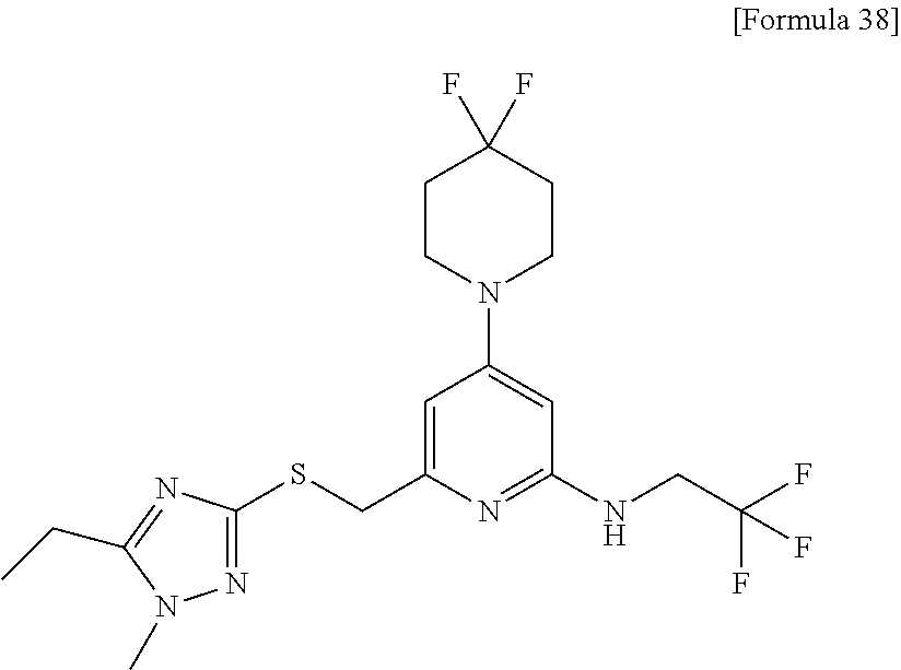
C1CN(C2=CC(NCC(F)(F)F)=NC(CSC3=NN(C)C(CC)=N3)=C2)CCC1(F)F
